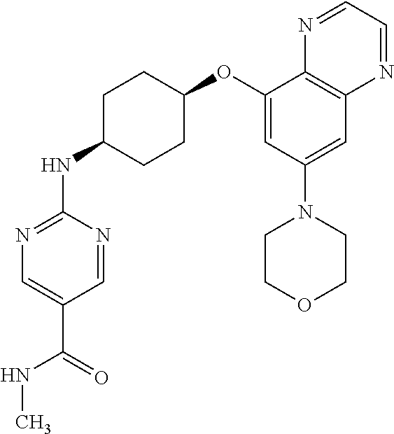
C1(OC2CCC(NC3=NC=C(C(=O)NC)C=N3)CC2)=CC(N2CCOCC2)=CC2=C1N=CC=N2
